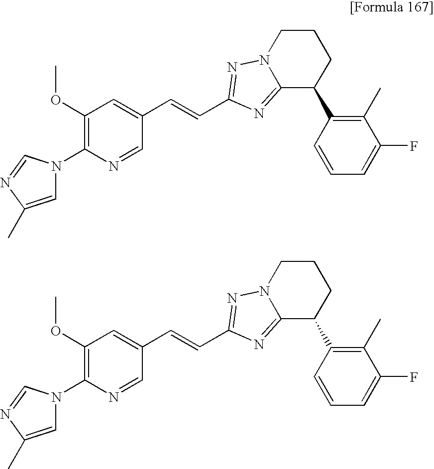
N1(C2=C(OC)C=C(C=CC3=NN4CCCC(C5=C(C)C(F)=CC=C5)C4=N3)C=N2)C=C(C)N=C1.N1(C2=C(OC)C=C(C=CC3=NN4CCCC(C5=C(C)C(F)=CC=C5)C4=N3)C=N2)C=C(C)N=C1
